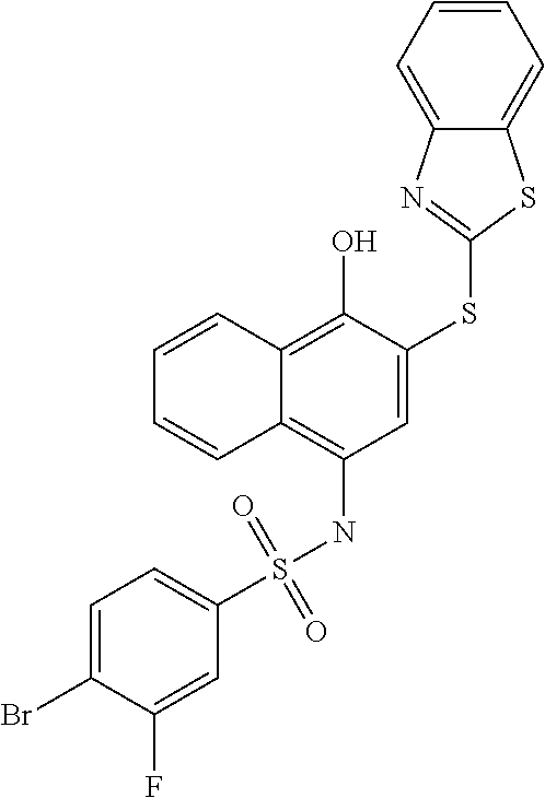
C1(S(NC2=C3C(=C(O)C(SC4=NC5=CC=CC=C5S4)=C2)C=CC=C3)(=O)=O)=CC=C(Br)C(F)=C1
